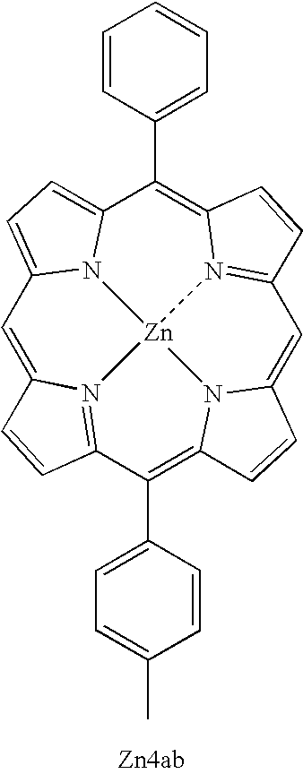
C1=C2N3=C(C(C4=CC=C(C)C=C4)=C4N5C(=CC6=N7C(=C(C8=CC=CC=C8)C8=CC=C1N8[Zn]753)C=C6)C=C4)C=C2
